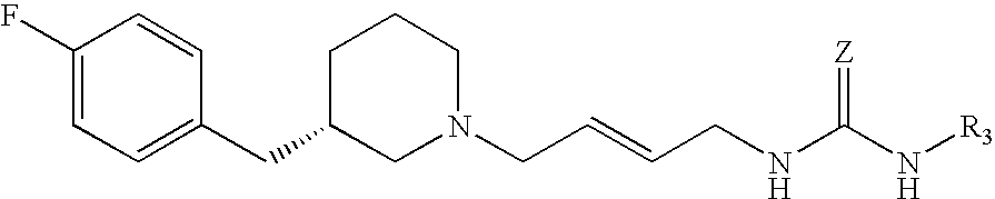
C1(F)=CC=C(CC2CN(CC=CCNC(N[R3])=[Z])CCC2)C=C1
